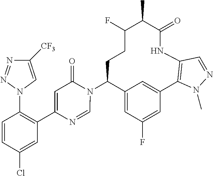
C12=CC(F)=CC(=C1)C1=C(NC(=O)C(C)C(F)CCC2N2C(=O)C=C(C3=C(N4C=C([CF3])N=N4)C=CC(Cl)=C3)N=C2)C=NN1C
